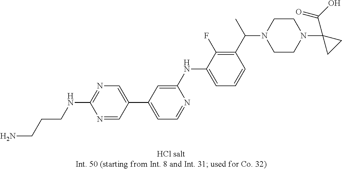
N1=CC(C2=CC=NC(NC3=CC=CC(C(C)N4CCN(C5(C(O)=O)CC5)CC4)=C3F)=C2)=CN=C1NCCCN
